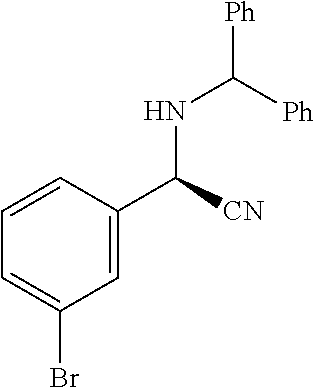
N(C([Ph])[Ph])C(C1=CC(Br)=CC=C1)[CN]
